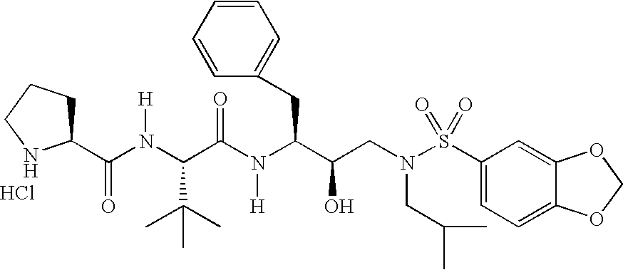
Cl.C1C(C(N(C(C(N([H])C(C(O)CN(CC(C)C)S(C2=CC=C3C(=C2)OCO3)(=O)=O)CC2=CC=CC=C2)=O)C(C)(C)C)[H])=O)NCC1
